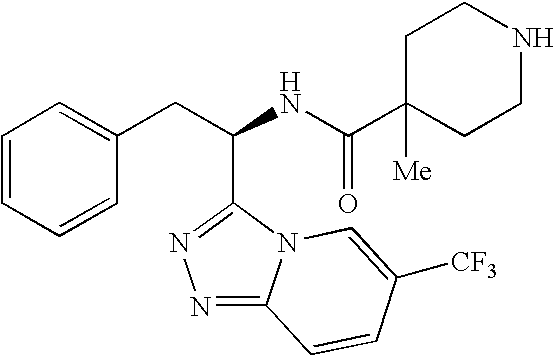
N1=C2N(C(C(CC3=CC=CC=C3)NC(C3([Me])CCNCC3)=O)=N1)C=C([CF3])C=C2
